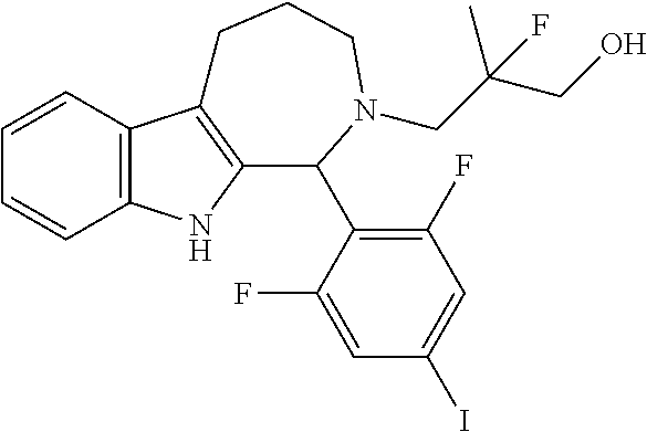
C1=CC2=C(C=C1)NC1=C2CCCN(CC(CO)(C)F)C1C1=C(F)C=C(I)C=C1F
